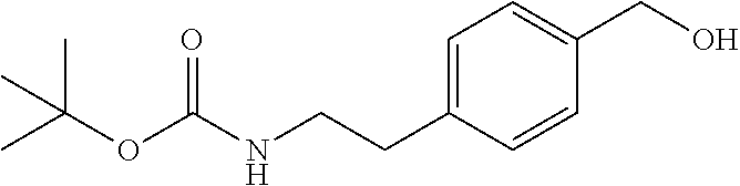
C1=C(CCNC(OC(C)(C)C)=O)C=CC(CO)=C1
